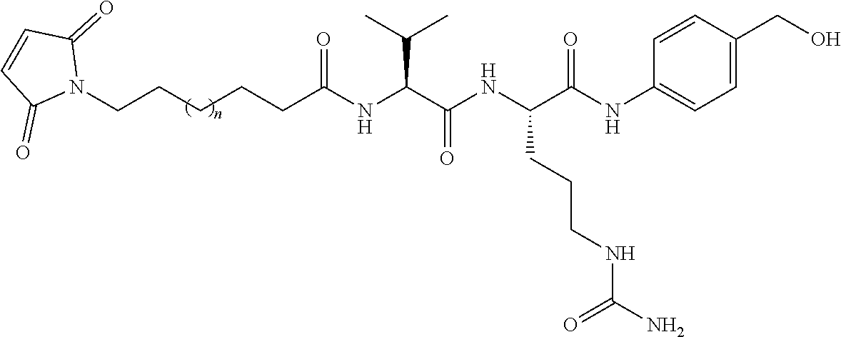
C(CCCCC(NC(C(NC(C(NC1=CC=C(CO)C=C1)=O)CCCNC(N)=O)=O)C(C)C)=O)N1C(=O)C=CC1=O
